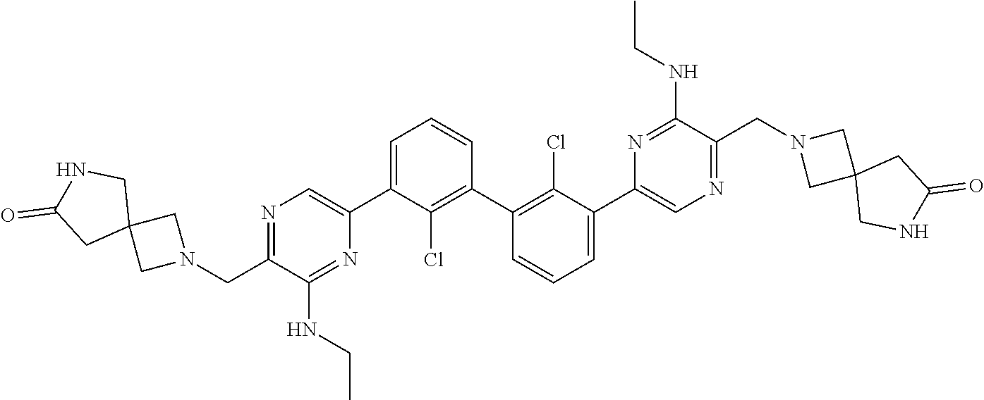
N1=C(CN2CC3(C2)CNC(=O)C3)C(NCC)=NC(C2=CC=CC(C3=C(Cl)C(C4=CN=C(CN5CC6(C5)CNC(=O)C6)C(NCC)=N4)=CC=C3)=C2Cl)=C1
